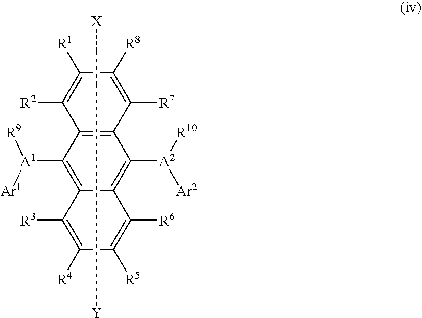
C12=C(C([R7])=C([R8])C([R1])=C1[R2])C([A2]([R10])[Ar2])=C1C(=C2[A1]([R9])[Ar1])C([R3])=C([R4])C([R5])=C1[R6].C(C[X])[Y]
